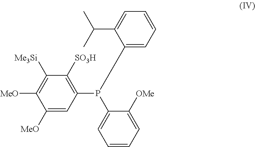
C1([MeO])=CC(P(C2=CC=CC=C2[OMe])C2=CC=CC=C2C(C)C)=C([SO3H])C([Me3Si])=C1[MeO]
